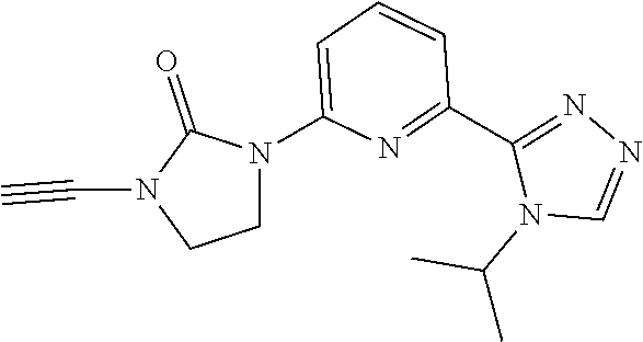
C1N(C2=CC=CC(C3=NN=CN3C(C)C)=N2)C(=O)N(C#C)C1
